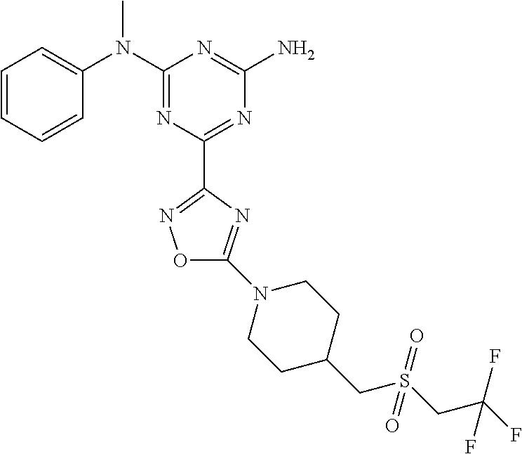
C1=CC=CC(N(C2=NC(C3=NOC(N4CCC(CS(CC(F)(F)F)(=O)=O)CC4)=N3)=NC(N)=N2)C)=C1
